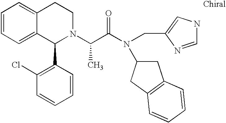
C1=CC=C2C(=C1)CCN(C(C(N(C1CC3=C(C1)C=CC=C3)CC1=CNC=N1)=O)C)C2C1=C(Cl)C=CC=C1
